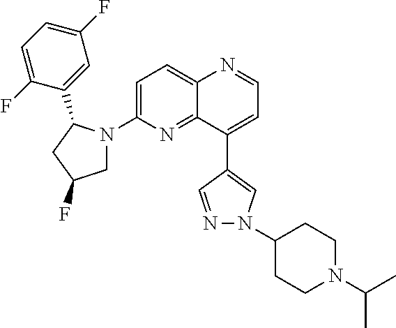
C12=CC=C(N3CC(F)CC3C3=CC(F)=CC=C3F)N=C1C(C1=CN(C3CCN(C(C)C)CC3)N=C1)=CC=N2
